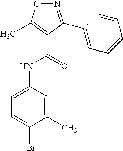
N1=C(C2=CC=CC=C2)C(C(=O)NC2=CC=C(Br)C(C)=C2)=C(C)O1
